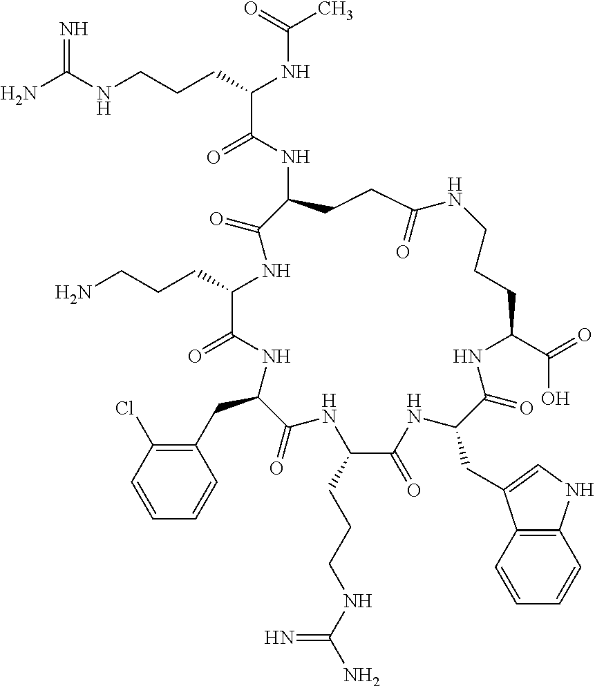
NC(NCCCC(NC(C)=O)C(=O)NC1CCC(=O)NCCCC(C(=O)O)NC(=O)C(CC2=CNC3=C2C=CC=C3)NC(=O)C(CCCNC(N)=N)NC(=O)C(CC2=C(Cl)C=CC=C2)NC(=O)C(CCCN)NC1=O)=N
